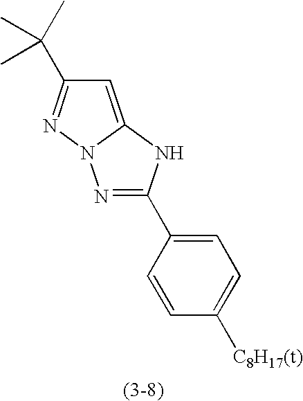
N1=C(C2=CC=C([C8H17(t)])C=C2)NC2=CC(C(C)(C)C)=NN12
